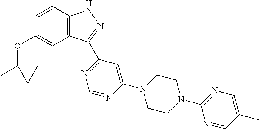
C1=CC2=C(C=C1OC1(C)CC1)C(C1=NC=NC(N3CCN(C4=NC=C(C)C=N4)CC3)=C1)=NN2
